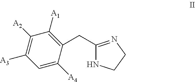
C1([A2])=C([A3])C=C([A4])C(CC2=NCCN2)=C1[A1]
